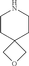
C1CC2(CCN1)COC2
